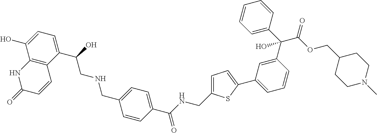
C12=C(C(C(O)CNCC3=CC=C(C(NCC4=CC=C(C5=CC=CC(C(C6=CC=CC=C6)(C(OCC6CCN(C)CC6)=O)O)=C5)S4)=O)C=C3)=CC=C1O)C=CC(=O)N2
